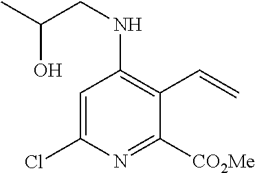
C1=C(Cl)N=C([CO2Me])C(C=C)=C1NCC(O)C
